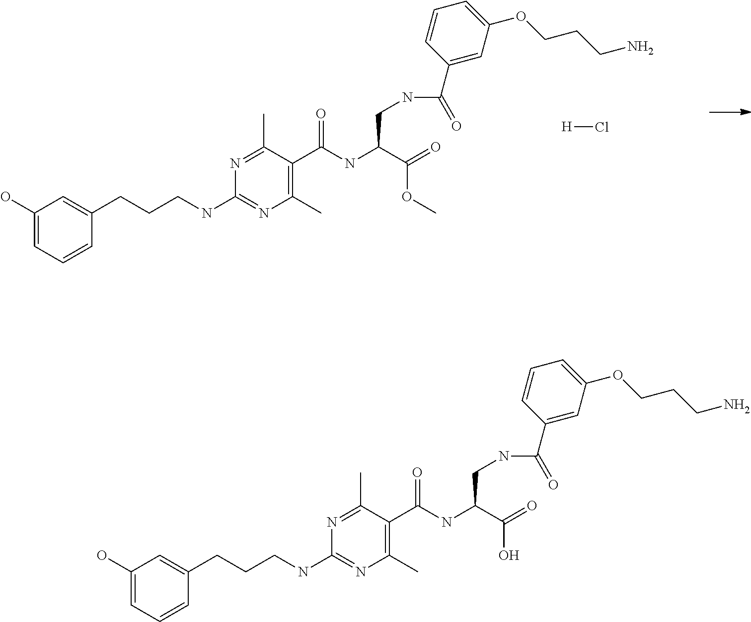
C1(O)=CC=CC(CCCNC2=NC(C)=C(C(NC(C(=O)O)CNC(C3=CC(OCCCN)=CC=C3)=O)=O)C(C)=N2)=C1.C1(O)=CC=CC(CCCNC2=NC(C)=C(C(NC(C(=O)OC)CNC(C3=CC(OCCCN)=CC=C3)=O)=O)C(C)=N2)=C1.[H]Cl
